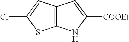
C12=C(C=C(Cl)S1)C=C([COOEt])N2
